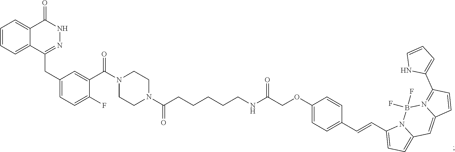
C1CN(C(C2=CC(CC3=NNC(=O)C4=CC=CC=C43)=CC=C2F)=O)CCN1C(=O)CCCCCNC(=O)COC1=CC=C(C=CC2=CC=C3N2B(F)(F)N2=C(C4=CC=CN4)C=CC2=C3)C=C1
